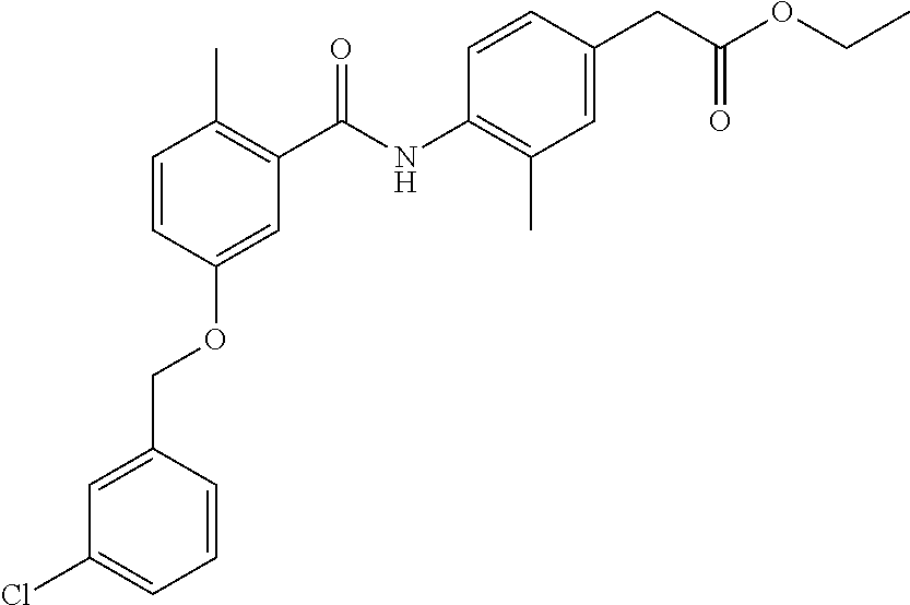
C1=CC(COC2=CC(C(=O)NC3=C(C)C=C(CC(OCC)=O)C=C3)=C(C)C=C2)=CC(Cl)=C1
